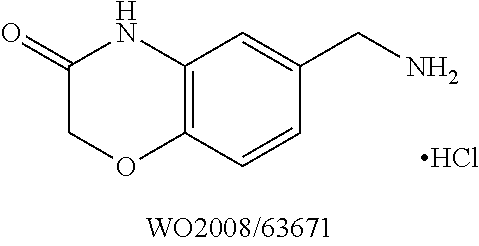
Cl.C12=C(C=C(CN)C=C1)NC(=O)CO2
